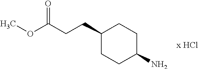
C1(CCC(OC)=O)CCC(N)CC1
